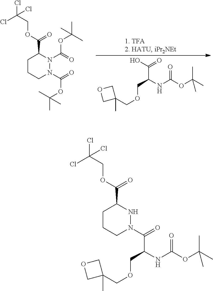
C1CCN(C(OC(C)(C)C)=O)N(C(OC(C)(C)C)=O)C1C(=O)OCC(Cl)(Cl)Cl.C1(COCC(C(O)=O)NC(=O)OC(C)(C)C)(C)COC1.C1CCN(C(C(COCC2(C)COC2)NC(=O)OC(C)(C)C)=O)NC1C(=O)OCC(Cl)(Cl)Cl
